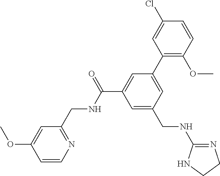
C1=C(OC)C=CN=C1CNC(=O)C1=CC(C2=C(OC)C=CC(Cl)=C2)=CC(CNC2=NCCN2)=C1
